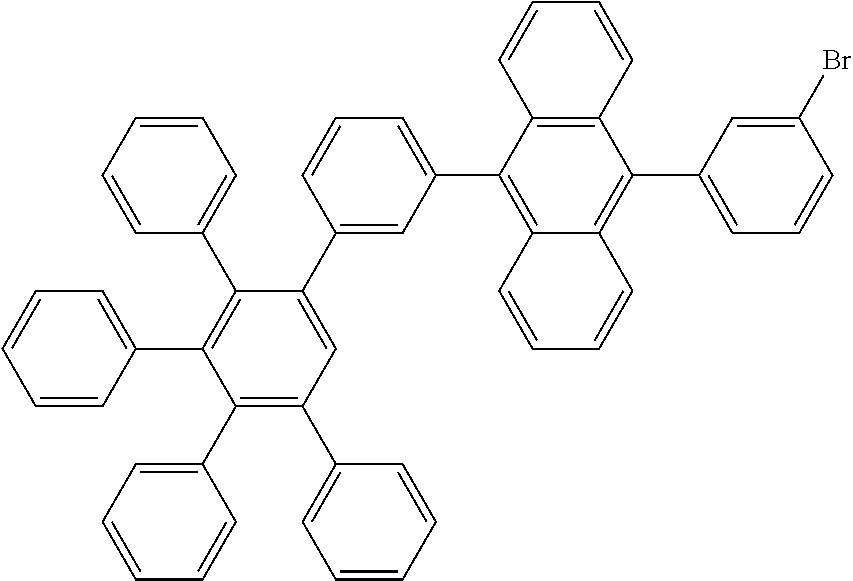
C1(C2=CC=CC=C2)=C(C2=CC=CC=C2)C=C(C2=CC(C3=C4C(=C(C5=CC=CC(Br)=C5)C5=C3C=CC=C5)C=CC=C4)=CC=C2)C(C2=CC=CC=C2)=C1C1=CC=CC=C1
